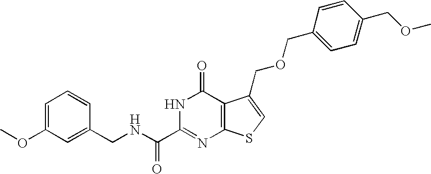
C1(CNC(C2=NC3=C(C(=O)N2)C(COCC2=CC=C(COC)C=C2)=CS3)=O)=CC(OC)=CC=C1
